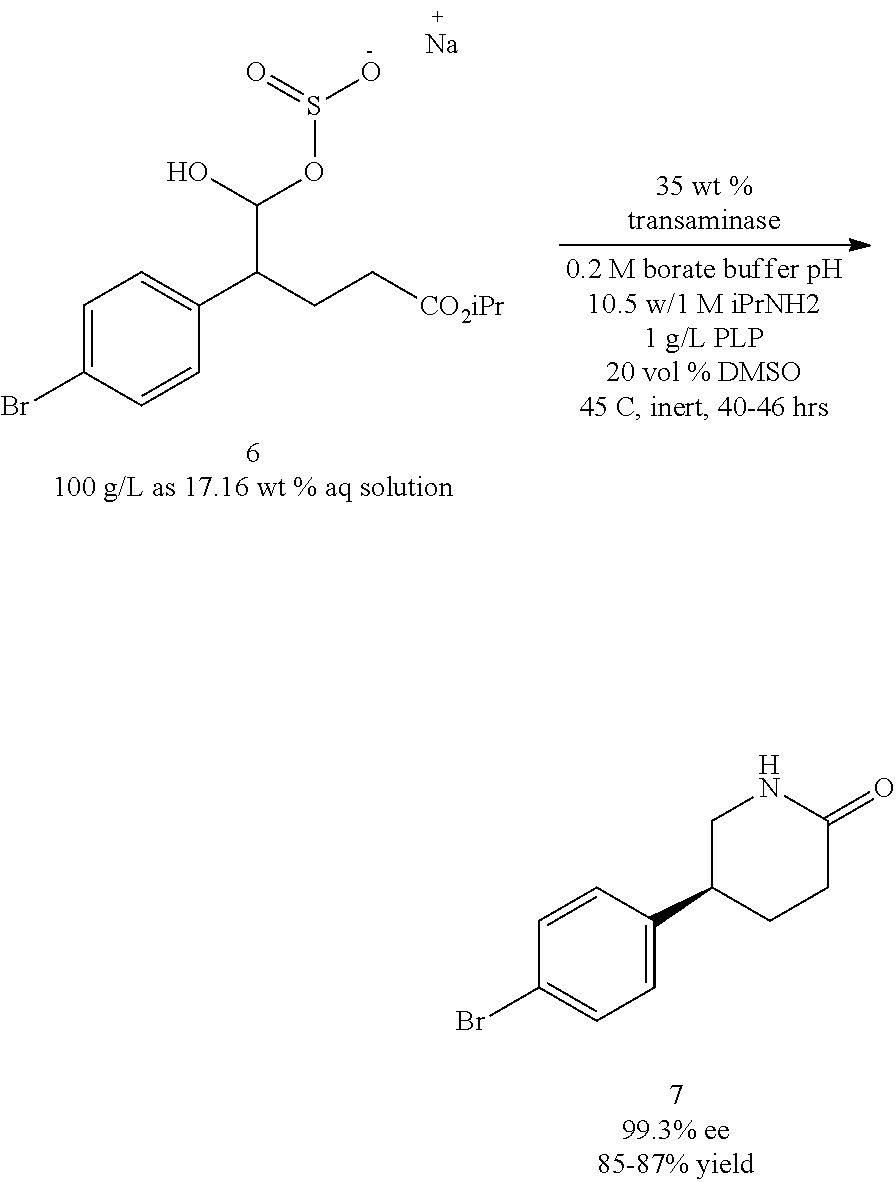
C1=C(Br)C=CC(C(CC[CO2iPr])C(O)OS(O)=O)=C1.[Na].C1=C(C2CCC(=O)NC2)C=CC(Br)=C1
